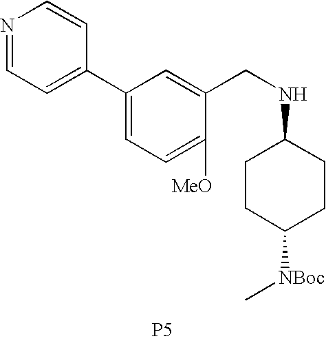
C1(C2=CC=NC=C2)=CC=C([MeO])C(CNC2CCC([NBoc]C)CC2)=C1.[P5]
